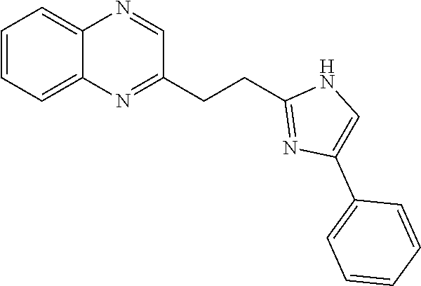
C1=CC=C2C(=C1)N=CC(CCC1=NC(C3=CC=CC=C3)=CN1)=N2
